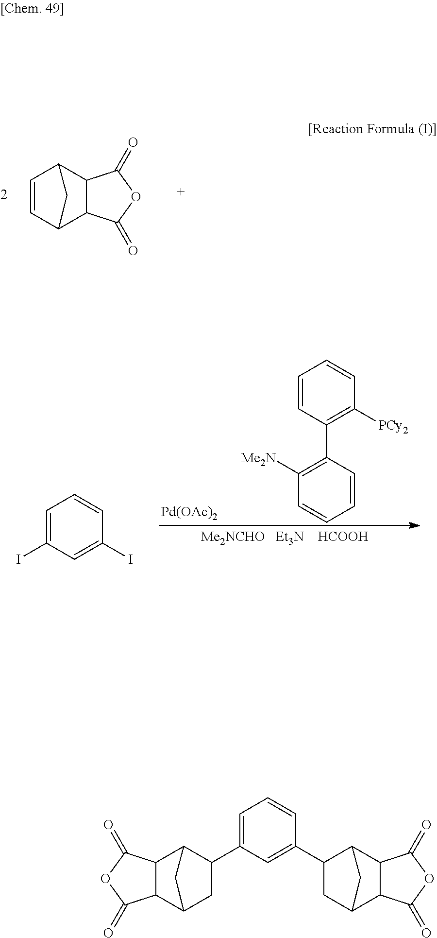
C1=CC2C3C(C1C2)C(=O)OC3=O.C1=C(I)C=C(I)C=C1.C1=CC(C2=C([Me2N])C=CC=C2)=C([PCy2])C=C1.[Pd(OAc)2].C1C2C3C(C(C2)C1C1=CC(C2C4C5C(C(C2)C4)C(=O)OC5=O)=CC=C1)C(=O)OC3=O
